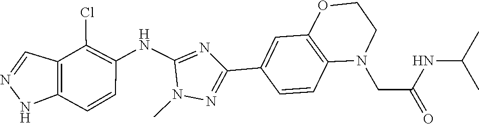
CC(NC(CN1C2=C(C=C(C3=NN(C)C(NC4=C(Cl)C5=C(NN=C5)C=C4)=N3)C=C2)OCC1)=O)C
